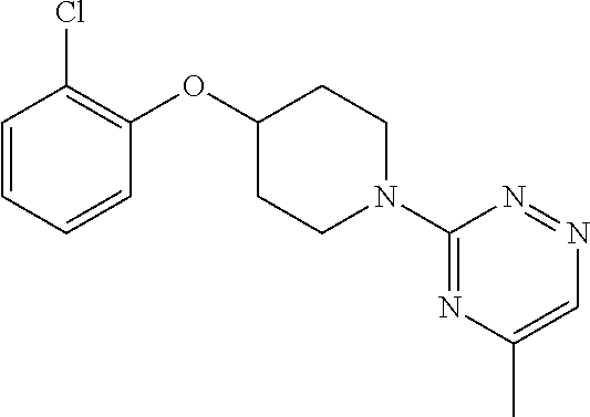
C1=CC=CC(OC2CCN(C3=NC(C)=CN=N3)CC2)=C1Cl
